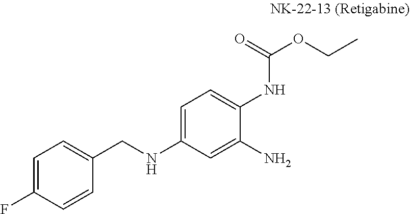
C1=C(CNC2=CC=C(NC(=O)OCC)C(N)=C2)C=CC(F)=C1
